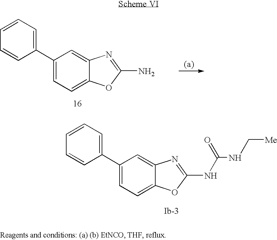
C1=CC=CC(C2=CC=C3C(=C2)N=C(N)O3)=C1.C1=CC=CC(C2=CC=C3C(=C2)N=C(NC(NC[Me])=O)O3)=C1
